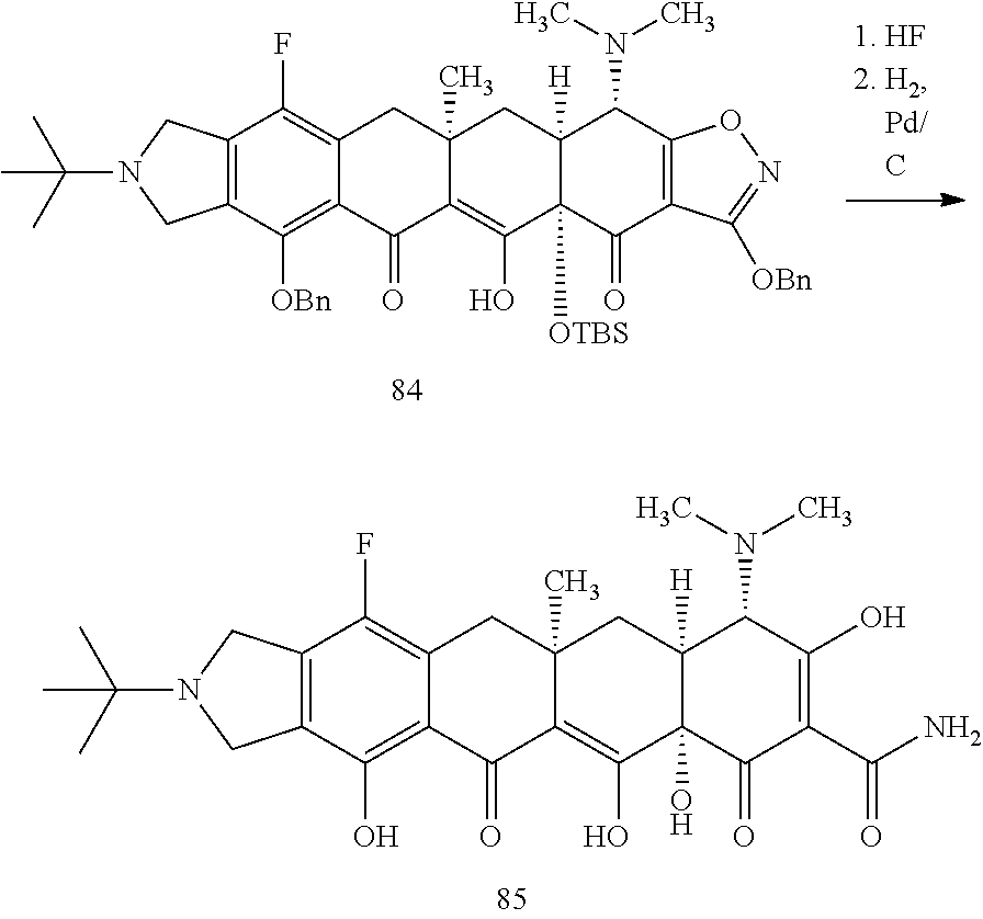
C12=C(C([OBn])=C3C(=C1F)CC1(C)C(=C(O)C4([OTBS])C([H])(C1)C(N(C)C)C1=C(C4=O)C([OBn])=NO1)C3=O)CN(C(C)(C)C)C2.C12=C(C(O)=C3C(=C1F)CC1(C)C(=C(O)C4(O)C([H])(C1)C(N(C)C)C(O)=C(C(N)=O)C4=O)C3=O)CN(C(C)(C)C)C2
